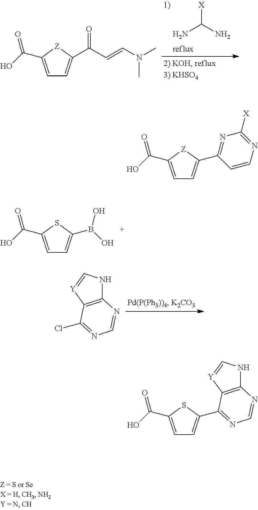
[X]C(N)N.C1=C(C(O)=O)[Z]C(C(C=CN(C)C)=O)=C1.C1=C(C(O)=O)SC(B(O)O)=C1.C12=C([Y]=CN1)C(Cl)=NC=N2.C1=C(C(O)=O)[Z]C(C2=NC([X])=NC=C2)=C1.C1=C(C(O)=O)SC(C2=NC=NC3=C2[Y]=CN3)=C1
